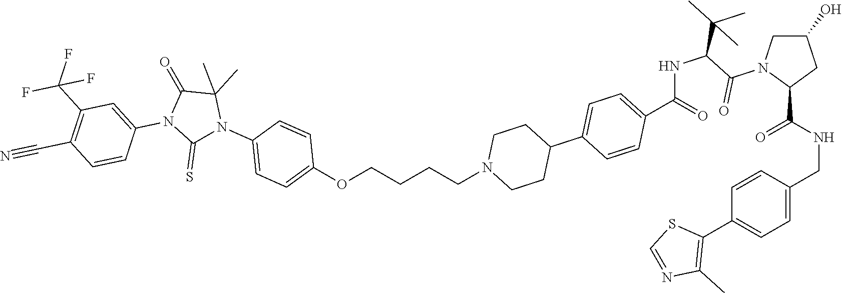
C(NC(=O)C1CC(O)CN1C(=O)C(C(C)(C)C)NC(C1=CC=C(C2CCN(CCCCOC3=CC=C(N4C(=S)N(C5=CC(C(F)(F)F)=C(C#N)C=C5)C(=O)C4(C)C)C=C3)CC2)C=C1)=O)C1=CC=C(C2=C(C)N=CS2)C=C1
